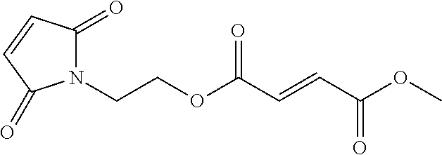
N1(CCOC(C=CC(OC)=O)=O)C(=O)C=CC1=O
